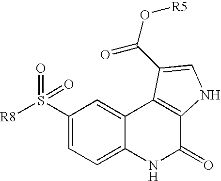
C1(S([R8])(=O)=O)=CC=C2C(=C1)C1=C(C(=O)N2)NC=C1C(O[R5])=O
